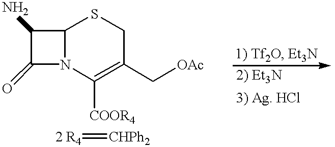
C12N(C([COOR4])=C(C[OAc])CS1)C(=O)C2N.[2 R4]=[CHPh2]
